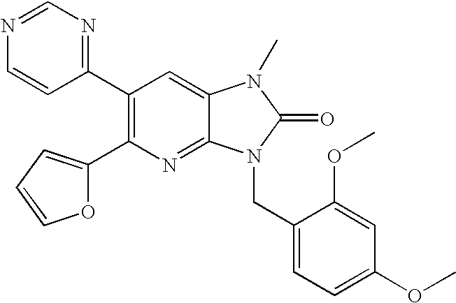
C1(C2=CC=CO2)=C(C2=NC=NC=C2)C=C2C(=N1)N(CC1=CC=C(OC)C=C1OC)C(=O)N2C
